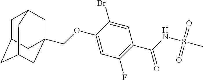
C1C2CC3CC(COC4=CC(F)=C(C(=O)NS(C)(=O)=O)C=C4Br)(CC1C3)C2
